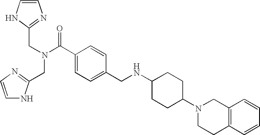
C1=CNC(CN(C(C2=CC=C(CNC3CCC(N4CC5=C(C=CC=C5)CC4)CC3)C=C2)=O)CC2=NC=CN2)=N1
